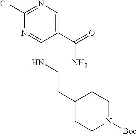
C1(C(=O)N)=CN=C(Cl)N=C1NCCC1CCN([Boc])CC1
